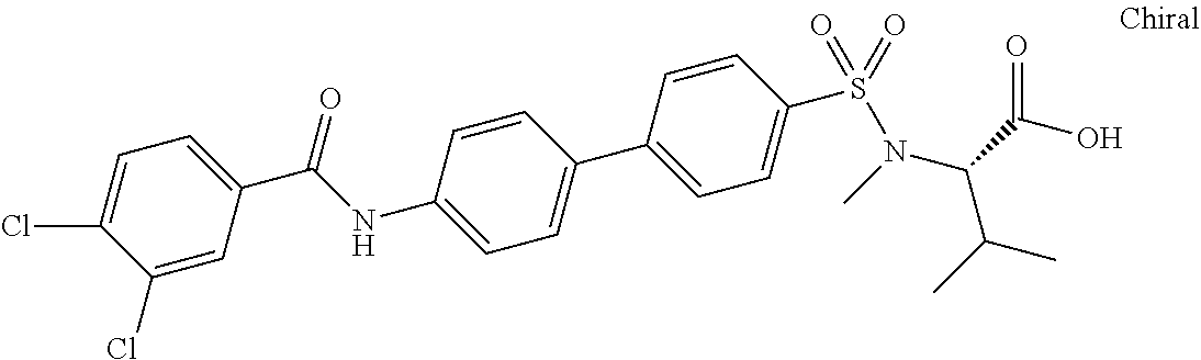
C1(Cl)=CC(C(NC2=CC=C(C3=CC=C(S(=O)(=O)N(C)C(C(O)=O)C(C)C)C=C3)C=C2)=O)=CC=C1Cl
